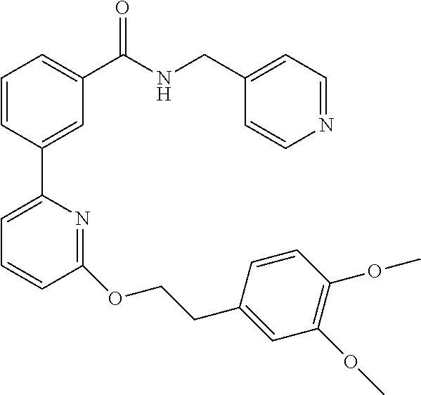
C1=CC(C2=CC=CC(OCCC3=CC(OC)=C(OC)C=C3)=N2)=CC(C(NCC2=CC=NC=C2)=O)=C1
